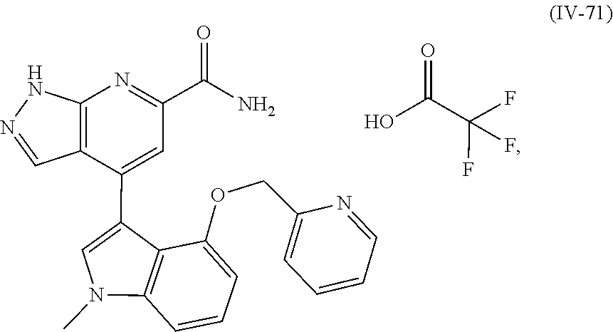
C1=CC=C(COC2=CC=CC3=C2C(C2=CC(C(=O)N)=NC4=C2C=NN4)=CN3C)N=C1.OC(C(F)(F)F)=O
